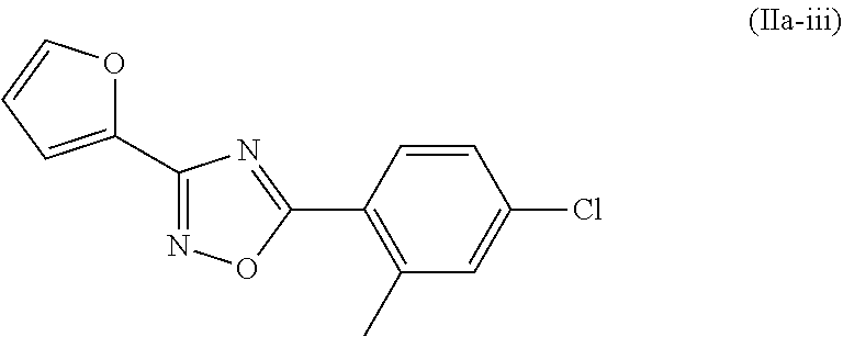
C1(C2=NOC(C3=C(C)C=C(Cl)C=C3)=N2)=CC=CO1
